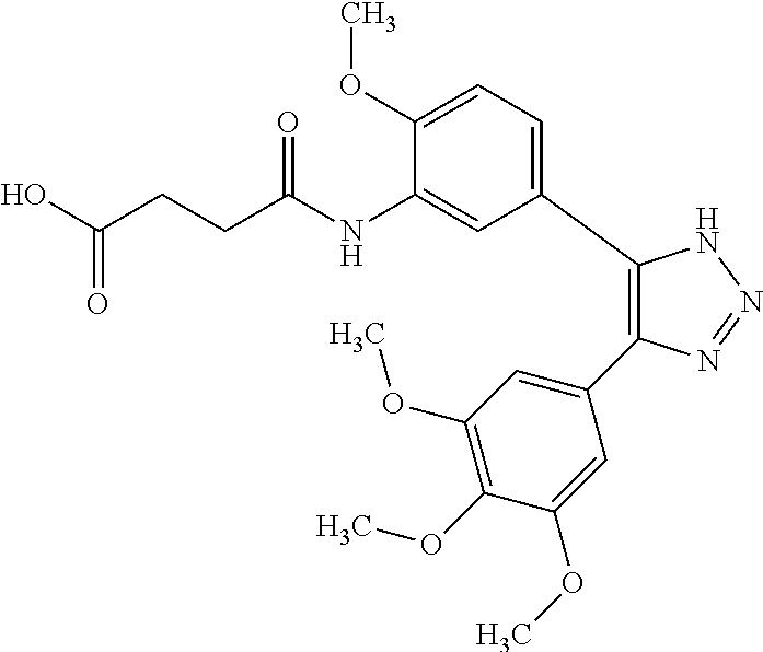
C1(C2=CC=C(OC)C(NC(CCC(O)=O)=O)=C2)=C(C2=CC(OC)=C(OC)C(OC)=C2)N=NN1
